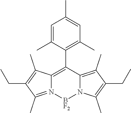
C1=C(C)C(C2=C3N(=C(C)C(CC)=C3C)[BF2]N3C2=C(C)C(CC)=C3C)=C(C)C=C1C
